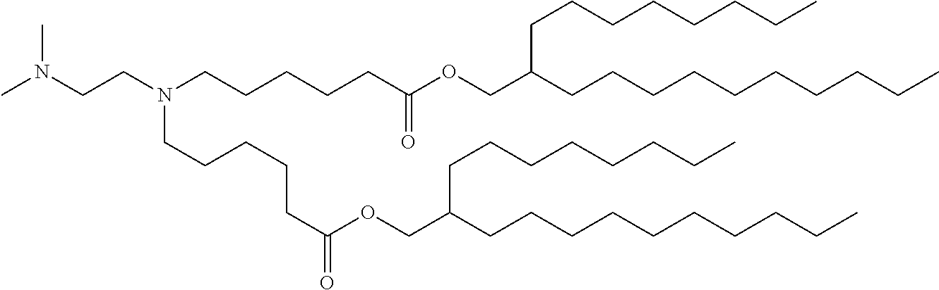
CN(CCN(CCCCCC(OCC(CCCCCCCCCC)CCCCCCCC)=O)CCCCCC(=O)OCC(CCCCCCCCCC)CCCCCCCC)C
